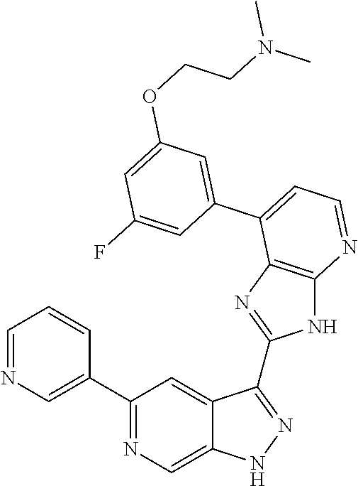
C1(C2=NC=C3C(=C2)C(C2=NC4=C(N2)N=CC=C4C2=CC(OCCN(C)C)=CC(F)=C2)=NN3)=CN=CC=C1
